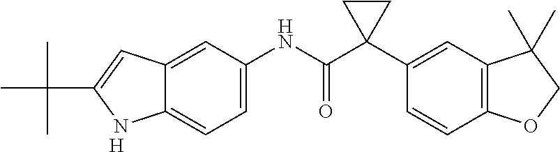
[H].C12=CC(NC(C3(C4=CC5=C(C=C4)OCC5(C)C)CC3)=O)=CC=C1NC(C(C)(C)C)=C2
